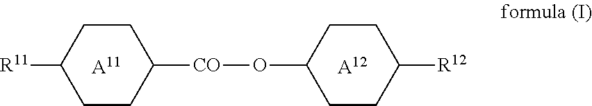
C1CC([CO]OC2CCC([R12])CC2)CCC1[R11].[A11].[A12]
